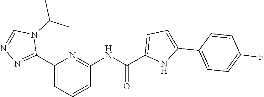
C1(C2=NN=CN2C(C)C)=CC=CC(NC(=O)C2=CC=C(C3=CC=C(F)C=C3)N2)=N1
